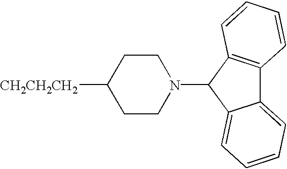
C1CN(C2C3=C(C4=CC=CC=C42)C=CC=C3)CCC1[CH2CH2CH2]
